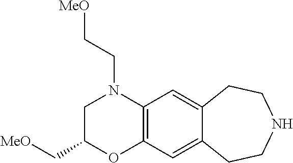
N1(CC[MeO])C2=C(OC(C[MeO])C1)C=C1C(=C2)CCNCC1
